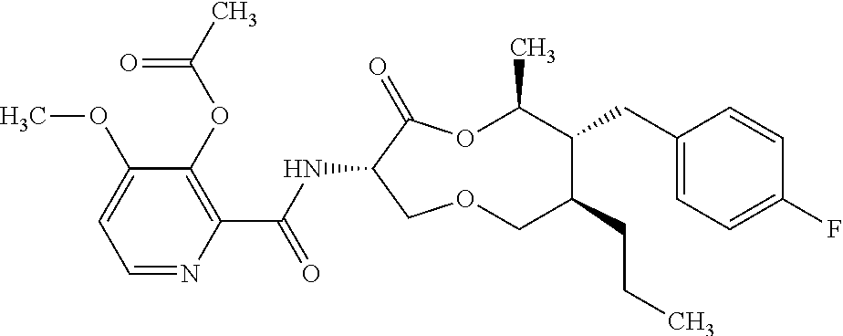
C1(OC)=CC=NC(C(NC2C(=O)OC(C)C(CC3=CC=C(F)C=C3)C(CCC)COC2)=O)=C1OC(C)=O
